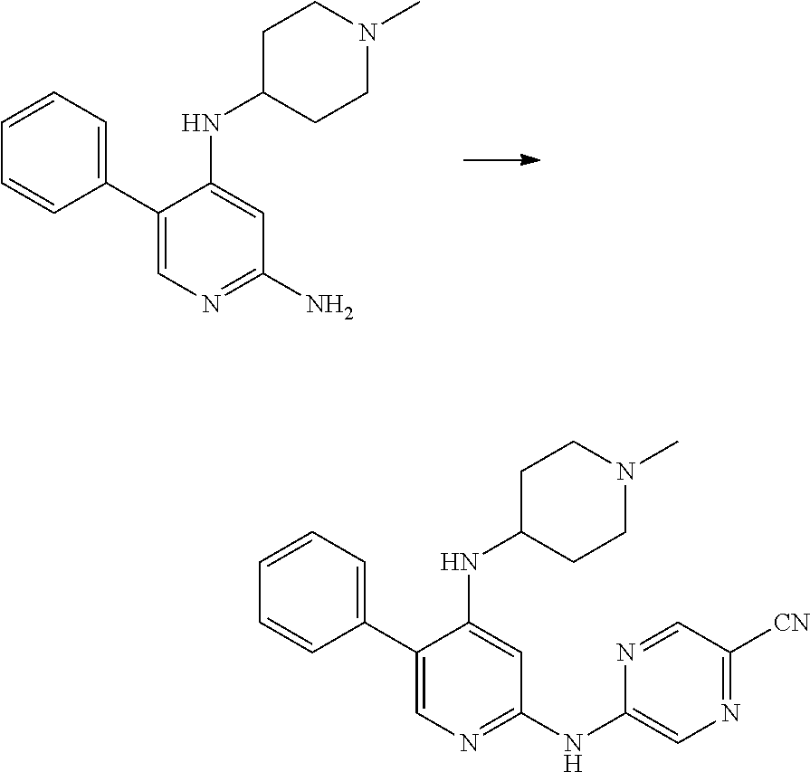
C1(C2=CC=CC=C2)=CN=C(N)C=C1NC1CCN(C)CC1.C1(C2=CC=CC=C2)=CN=C(NC2=CN=C([CN])C=N2)C=C1NC1CCN(C)CC1
